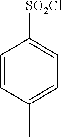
C1=CC(C)=CC=C1[SO2Cl]
